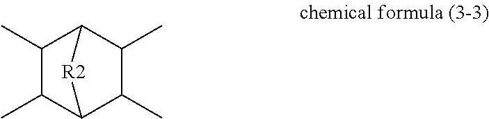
C1(C)C2C(C)C(C)C(C1C)[R2]2
